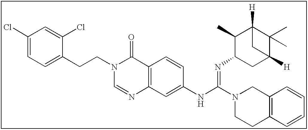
C1(Cl)=CC=C(CCN2C=NC3=C(C2=O)C=CC(NC(=NC2CC4([H])C(C)(C)C([H])(C2C)C4)N2CCC4=C(C2)C=CC=C4)=C3)C(Cl)=C1
